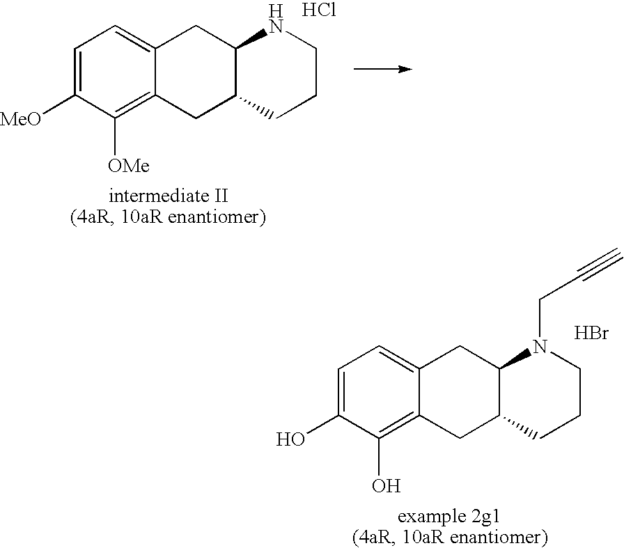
C1=C([MeO])C([OMe])=C2C(=C1)CC1C(C2)CCCN1.Cl.C1=C(O)C(O)=C2C(=C1)CC1C(C2)CCCN1CC#C.Br
